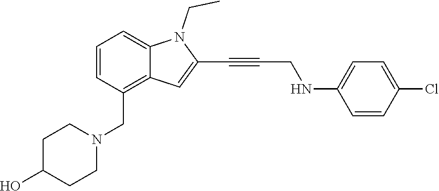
C1=CC=C2C(=C1CN1CCC(O)CC1)C=C(C#CCNC1=CC=C(Cl)C=C1)N2CC
